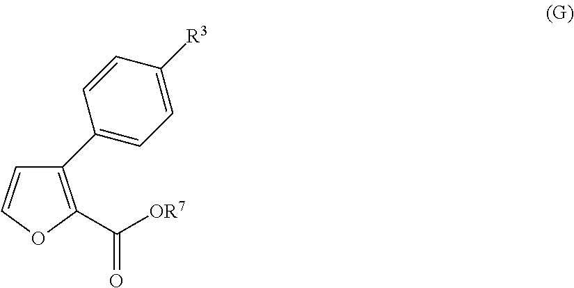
C1(C2=CC=C([R3])C=C2)=C(C([OR7])=O)OC=C1
